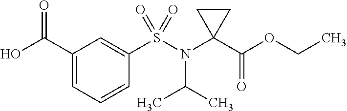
C1(C(O)=O)=CC=CC(S(N(C2(C(OCC)=O)CC2)C(C)C)(=O)=O)=C1
